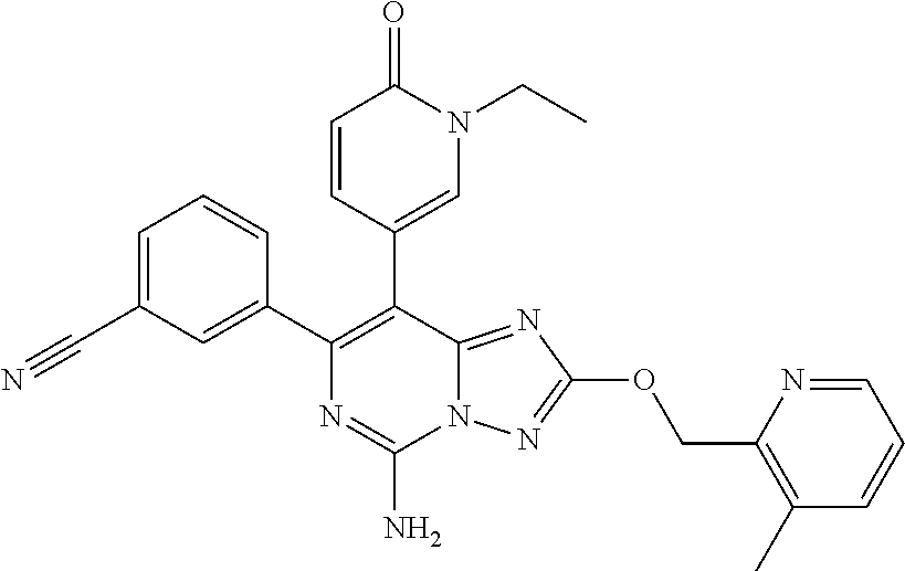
C1=C(C#N)C=C(C2=C(C3=CN(CC)C(=O)C=C3)C3=NC(OCC4=C(C)C=CC=N4)=NN3C(N)=N2)C=C1
